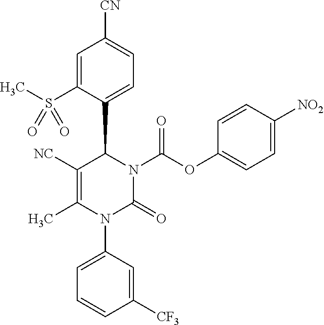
C1=C(S(C)(=O)=O)C(C2C([NC])=C(C)N(C3=CC=CC([CF3])=C3)C(=O)N2C(OC2=CC=C([NO2])C=C2)=O)=CC=C1[CN]
